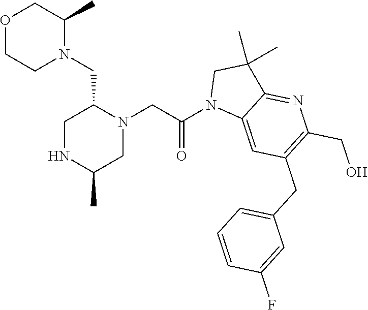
O1CCN(CC2N(CC(N3C4=CC(CC5=CC=CC(F)=C5)=C(CO)N=C4C(C)(C)C3)=O)CC(C)NC2)C(C)C1
